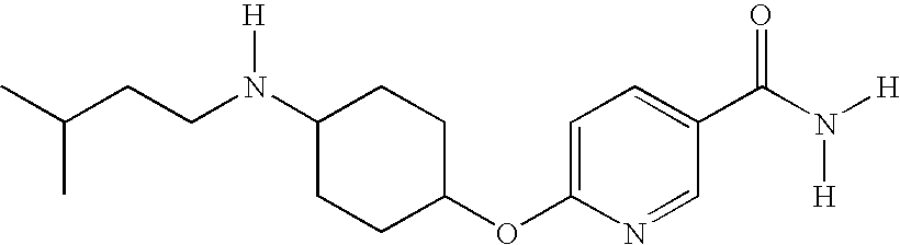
CC(C)CCN(C1CCC(OC2=CC=C(C(N([H])[H])=O)C=N2)CC1)[H]
